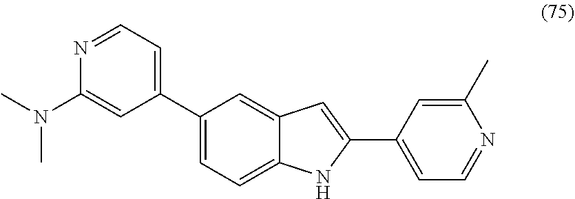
N1=CC=C(C2=CC=C3C(=C2)C=C(C2=CC=NC(C)=C2)N3)C=C1N(C)C
